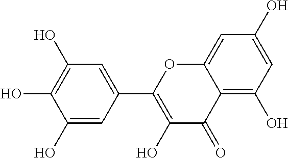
C1(O)=CC(C2=C(O)C(=O)C3=C(O)C=C(O)C=C3O2)=CC(O)=C1O
